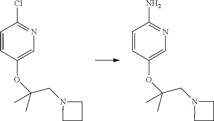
C1=CC(OC(CN2CCC2)(C)C)=CN=C1Cl.C1=CC(OC(CN2CCC2)(C)C)=CN=C1N
